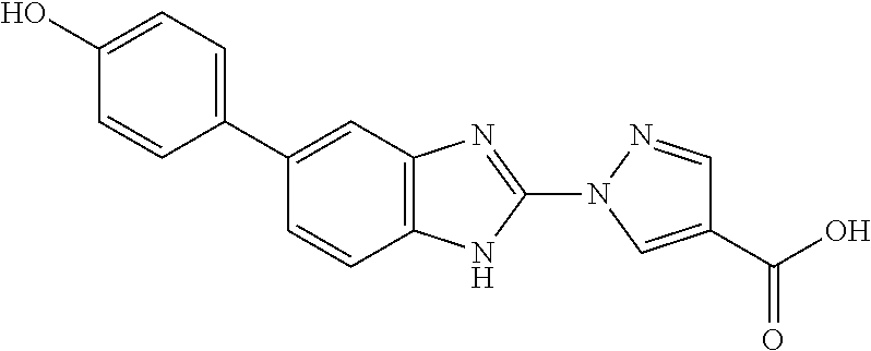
C1(C2=CC=C(O)C=C2)=CC2=C(C=C1)NC(N1C=C(C(O)=O)C=N1)=N2
